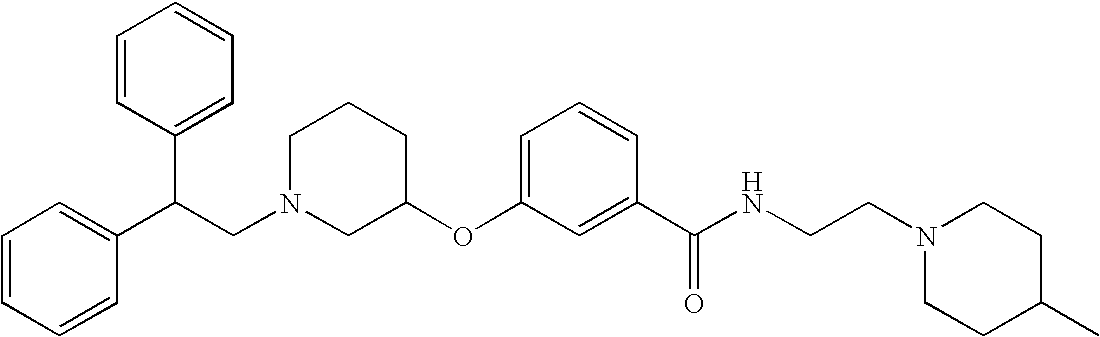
C1N(CC(C2=CC=CC=C2)C2=CC=CC=C2)CC(OC2=CC=CC(C(NCCN3CCC(C)CC3)=O)=C2)CC1
